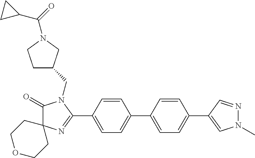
C1(=O)N(CC2CCN(C(=O)C3CC3)C2)C(C2=CC=C(C3=CC=C(C4=CN(C)N=C4)C=C3)C=C2)=NC12CCOCC2
